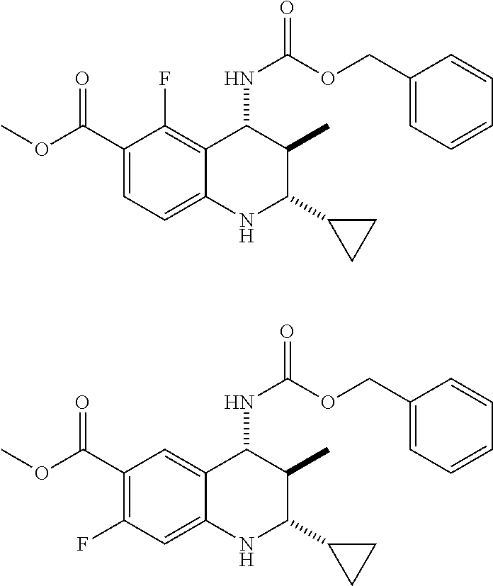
C1(C(OC)=O)=CC=C2C(=C1F)C(NC(OCC1=CC=CC=C1)=O)C(C)C(C1CC1)N2.C1(C(OC)=O)=C(F)C=C2C(=C1)C(NC(OCC1=CC=CC=C1)=O)C(C)C(C1CC1)N2
